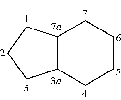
C12C(CCCC1)CCC2
